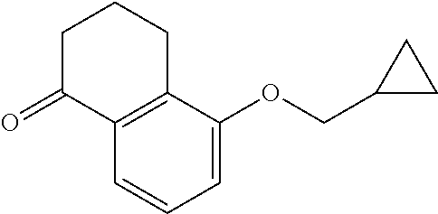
C1=C(OCC2CC2)C2=C(C=C1)C(=O)CCC2
